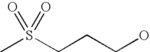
CS(CCCO)(=O)=O
